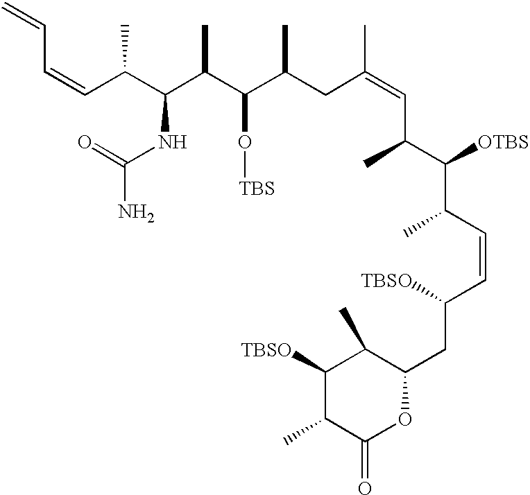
C(C(C(C(C(C(CC(=CC(C)C([OTBS])C(C)C=CC([TBSO])CC1C(C)C([TBSO])C(C)C(=O)O1)C)C)O[TBS])C)NC(=O)N)C)=CC=C
